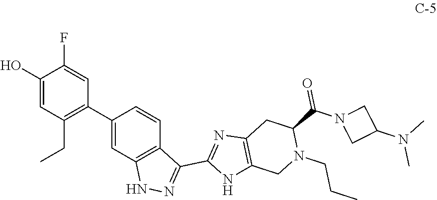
C1(O)=CC(CC)=C(C2=CC3=C(C=C2)C(C2=NC4=C(N2)CN(CCC)C(C(N2CC(N(C)C)C2)=O)C4)=NN3)C=C1F
